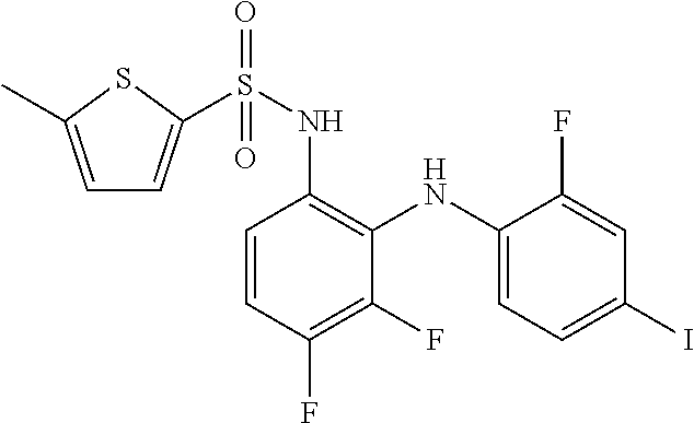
C1=CC(F)=C(F)C(NC2=CC=C(I)C=C2F)=C1NS(=O)(=O)C1=CC=C(C)S1
